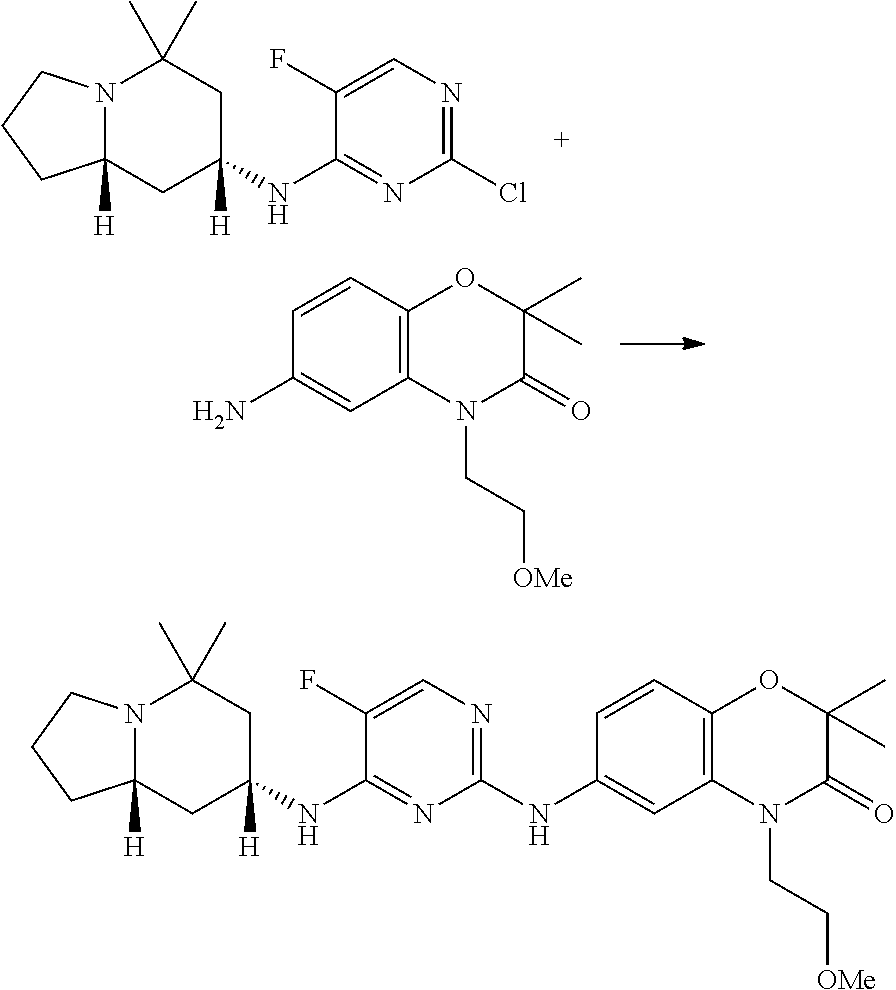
N12C([H])(CC(NC3=NC(Cl)=NC=C3F)([H])CC1(C)C)CCC2.C1(N)=CC2=C(C=C1)OC(C)(C)C(=O)N2CC[OMe].N12C([H])(CC(NC3=NC(NC4=CC5=C(C=C4)OC(C)(C)C(=O)N5CC[OMe])=NC=C3F)([H])CC1(C)C)CCC2
